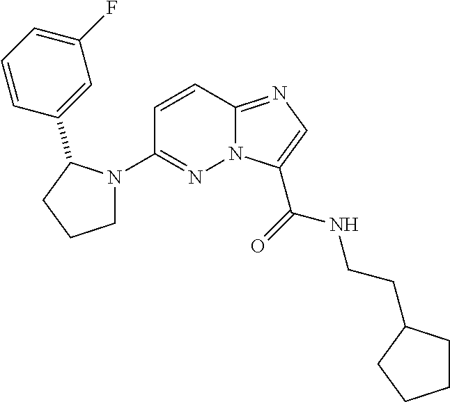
N12C(=NC=C1C(=O)NCCC1CCCC1)C=CC(N1CCCC1C1=CC(F)=CC=C1)=N2
